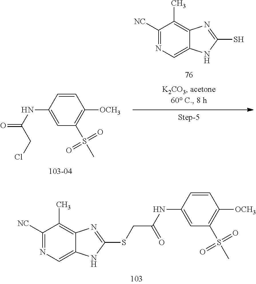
C1([NC])=NC=C2C(=C1C)N=C(S)N2.C1=CC(NC(=O)CCl)=CC(S(C)(=O)=O)=C1[OCH3].C1([NC])=NC=C2C(=C1C)N=C(SCC(=O)NC1=CC(S(C)(=O)=O)=C([OCH3])C=C1)N2
